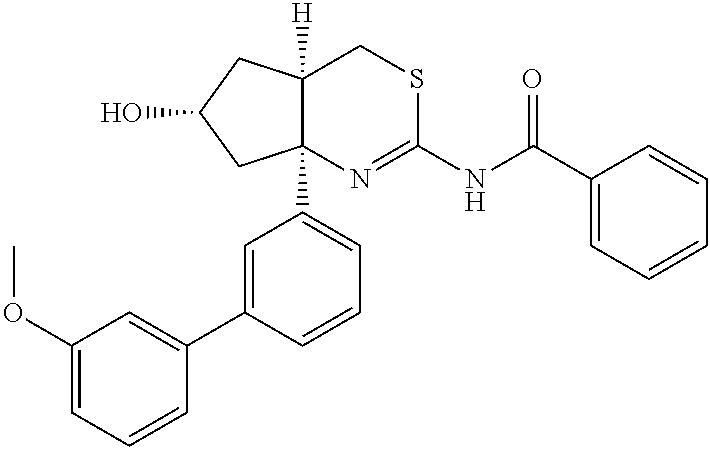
C1(OC)=CC=CC(C2=CC(C34C([H])(CC(O)C3)CSC(NC(C3=CC=CC=C3)=O)=N4)=CC=C2)=C1
